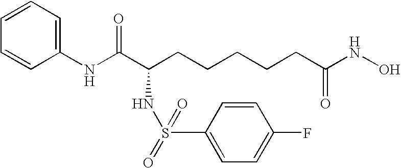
C1(NC(C(CCCCCC(NO)=O)NS(=O)(=O)C2=CC=C(F)C=C2)=O)=CC=CC=C1
